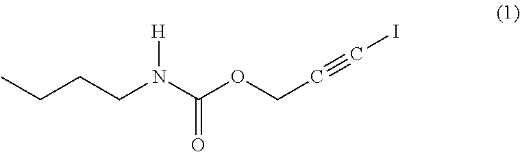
CCCCN(C(OCC#CI)=O)[H]
